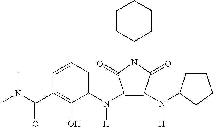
C1=CC=C(N(C2=C(N([H])C3CCCC3)C(=O)N(C3CCCCC3)C2=O)[H])C(O)=C1C(N(C)C)=O
